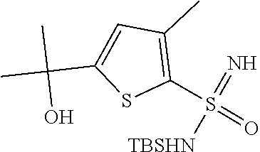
O=S(=N)(C1=C(C)C=C(C(C)(O)C)S1)[TBSHN]
